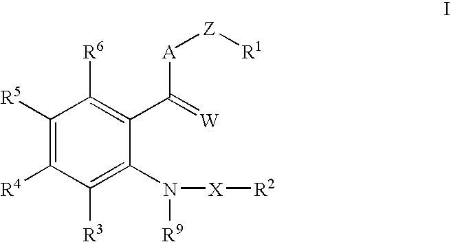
C1([R5])=C([R4])C([R3])=C(N([X][R2])[R9])C(C(=[W])[A][Z][R1])=C1[R6]
